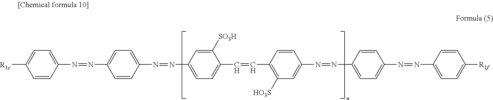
N(=NC1=CC=C([R1c])C=C1)C1=CC=C(N=NC2=CC=C(C=CC3=C([HO3S])C=C(N=NC4=CC=C(N=NC5=CC=C([R1f])C=C5)C=C4)C=C3)C([SO3H])=C2)C=C1
